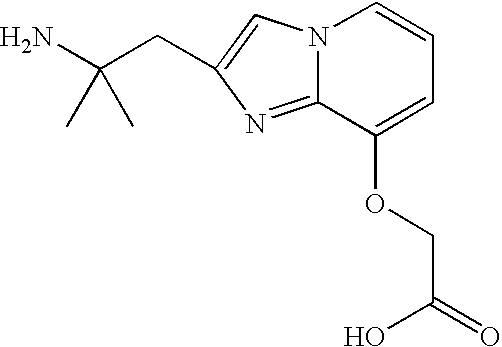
C(C(N)(C)C)C1=CN2C(=N1)C(OCC(=O)O)=CC=C2
